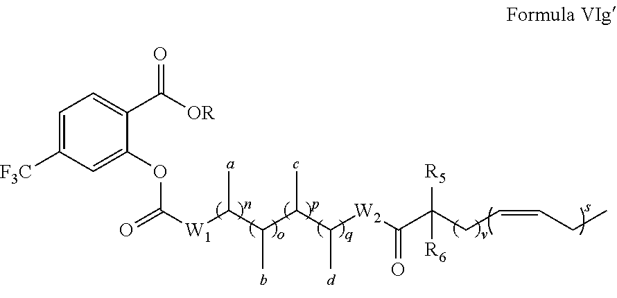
C(C(C(C([W2]C(C([R5])(CC=CCC)[R6])=O)C)C)C)([W1]C(OC1=CC([F3C])=CC=C1C([OR])=O)=O)C
